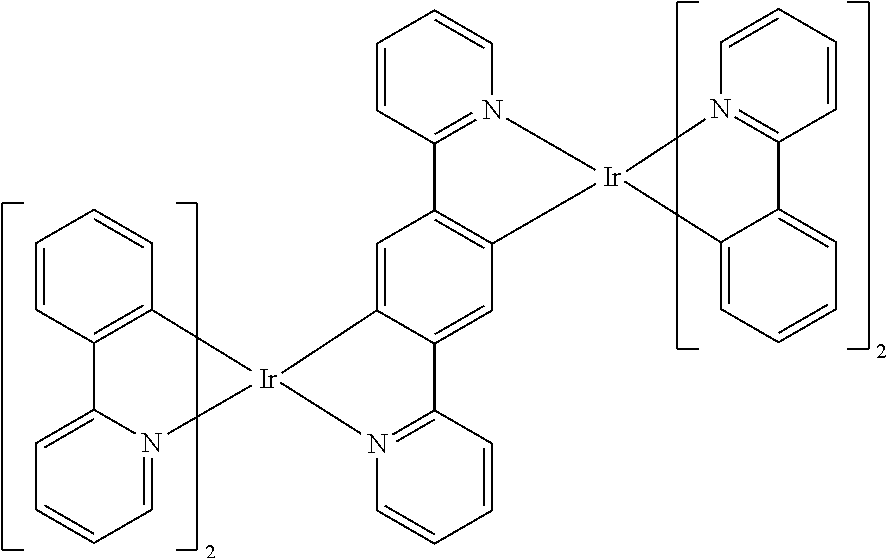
C1=CC2=C(C=C1)[Ir]1(N3=CC=CC=C23)N2=C(C=CC=C2)C2=CC3=C(C=C21)C1=N(C=CC=C1)[Ir]31N2=C(C=CC=C2)C2=CC=CC=C21
